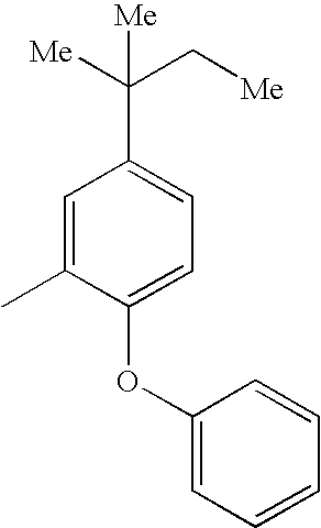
C1(OC2=CC=C(C([Me])(C[Me])[Me])C=C2C)=CC=CC=C1
